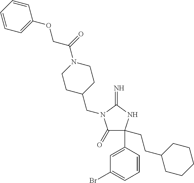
C1(=O)C(CCC2CCCCC2)(C2=CC(Br)=CC=C2)NC(=N)N1CC1CCN(C(=O)COC2=CC=CC=C2)CC1
